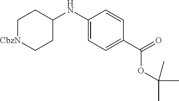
C1[CbzN]CCC(NC2=CC=C(C(OC(C)(C)C)=O)C=C2)C1
